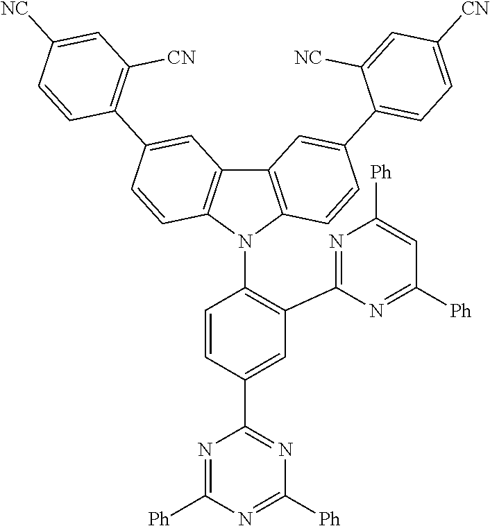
C1=C(C2=NC([Ph])=NC([Ph])=N2)C=CC(N2C3=C(C4=C2C=CC(C2=C([CN])C=C([NC])C=C2)=C4)C=C(C2=CC=C([CN])C=C2[NC])C=C3)=C1C1=NC([Ph])=CC([Ph])=N1
